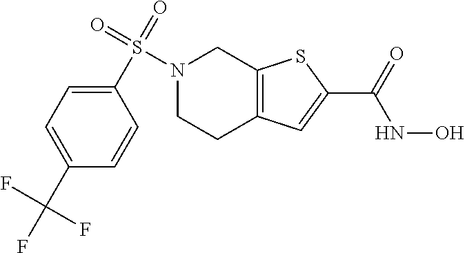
C1CC2=C(CN1S(=O)(C1=CC=C(C(F)(F)F)C=C1)=O)SC(C(=O)NO)=C2
